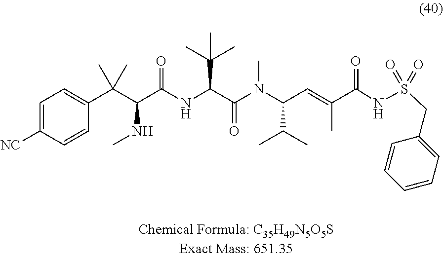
C1=C([NC])C=CC(C(C(C(NC(C(N(C(C=C(C(NS(=O)(=O)CC2=CC=CC=C2)=O)C)C(C)C)C)=O)C(C)(C)C)=O)NC)(C)C)=C1
